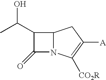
C1(C(C)O)C(=O)N2C1CC([A])=C2[CO2R]
